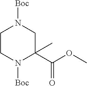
C1CN([Boc])C(C(OC)=O)(C)CN1[Boc]
